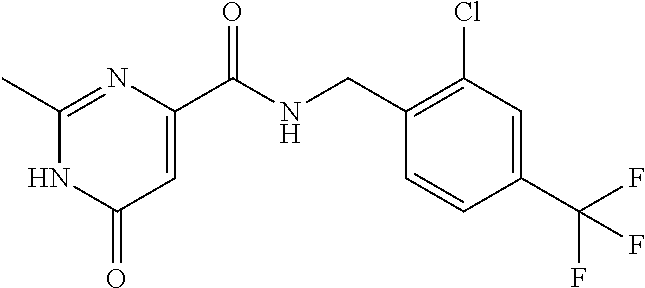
C1(C)=NC(C(NCC2=C(Cl)C=C(C(F)(F)F)C=C2)=O)=CC(=O)N1
